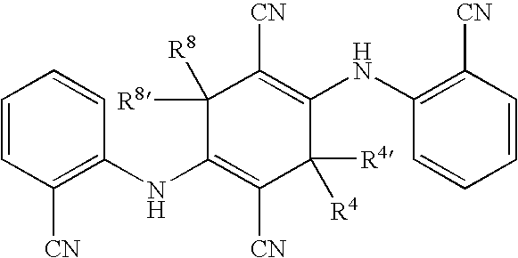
C1(NC2=C([CN])C=CC=C2)=C([CN])C([R4])([R4])C(NC2=C([CN])C=CC=C2)=C([CN])C1([R8])[R8]
